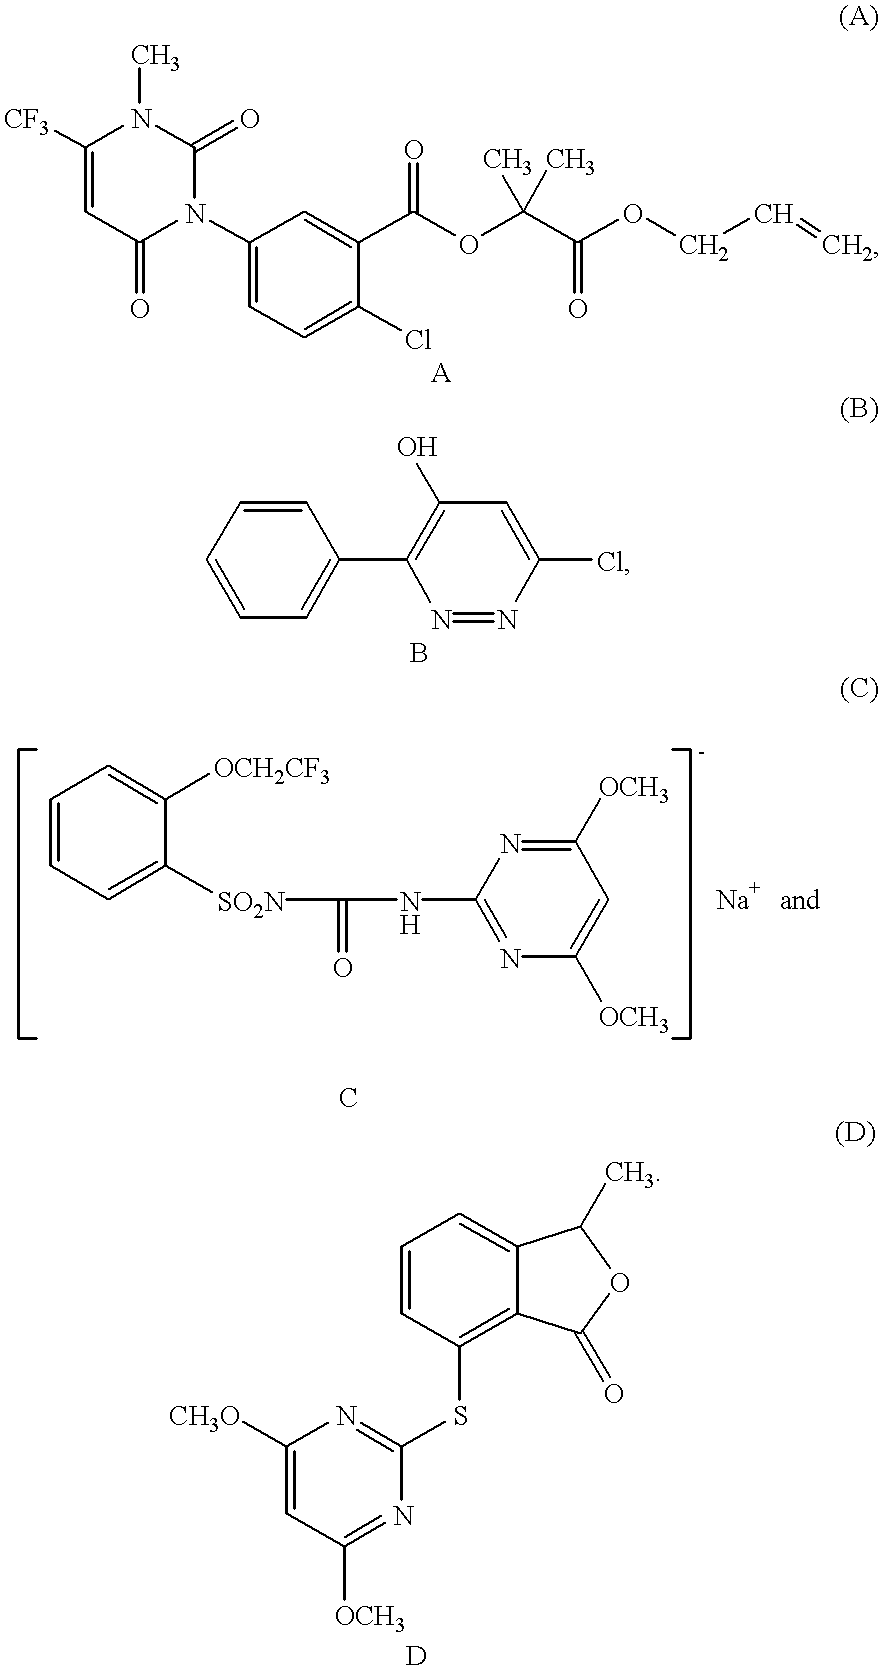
C1=C([CF3])N(C)C(=O)N(C2=CC=C(Cl)C(C(OC(C(OCC=C)=O)(C)C)=O)=C2)C1=O.C1=CC=C(C2=C(O)C=C(Cl)N=N2)C=C1.C1=CC=C([SO2N]C(NC2=NC([OCH3])=CC([OCH3])=N2)=O)C([OCH2CF3])=C1.C1=C([CH3O])N=C(SC2=C3C(=CC=C2)C(C)OC3=O)N=C1[OCH3]
